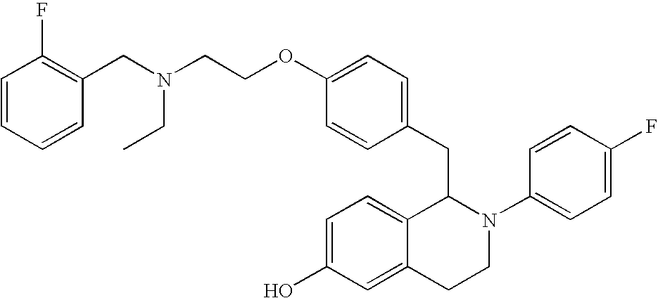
N(CCOC1=CC=C(CC2C3=CC=C(O)C=C3CCN2C2=CC=C(F)C=C2)C=C1)(CC1=C(F)C=CC=C1)CC
